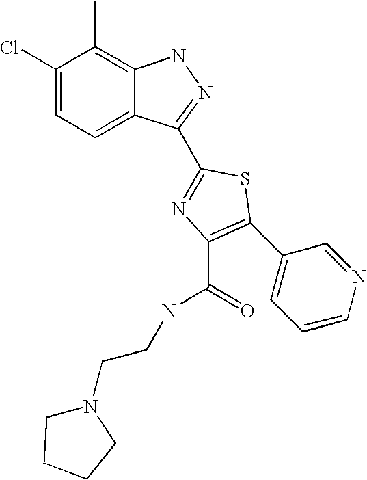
C1(Cl)=CC=C2C(=C1C)NN=C2C1=NC(C(NCCN2CCCC2)=O)=C(C2=CC=CN=C2)S1
